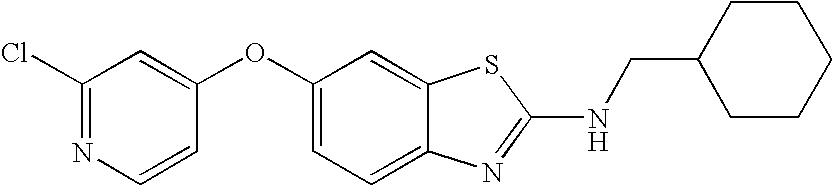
N1=C(Cl)C=C(OC2=CC=C3C(=C2)SC(NCC2CCCCC2)=N3)C=C1
